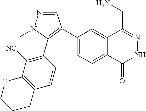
C1(C2=C(C3=C([NC])C4=C(C=C3)CCCO4)N(C)N=C2)=CC=C2C(=C1)C(CN)=NNC2=O
